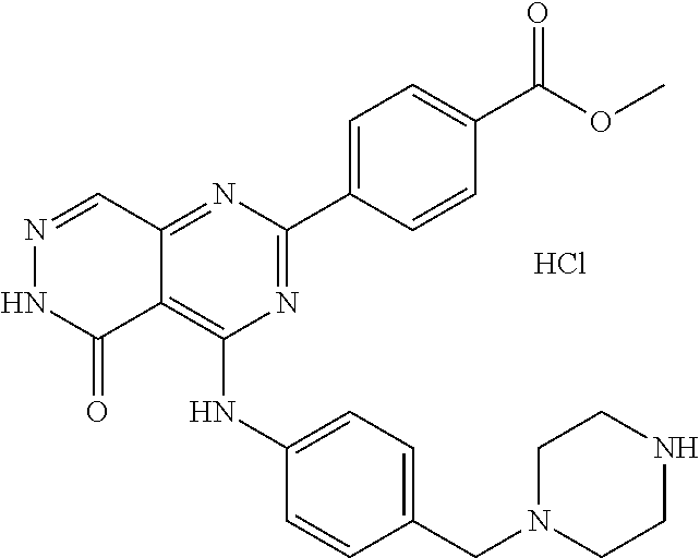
N1=CC2=NC(C3=CC=C(C(OC)=O)C=C3)=NC(NC3=CC=C(CN4CCNCC4)C=C3)=C2C(=O)N1.Cl
